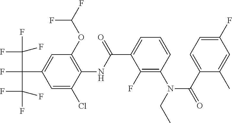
C1(F)=C(N(C(C2=CC=C(F)C=C2C)=O)CC)C=CC=C1C(NC1=C(OC(F)F)C=C(C(F)(C(F)(F)F)C(F)(F)F)C=C1Cl)=O
